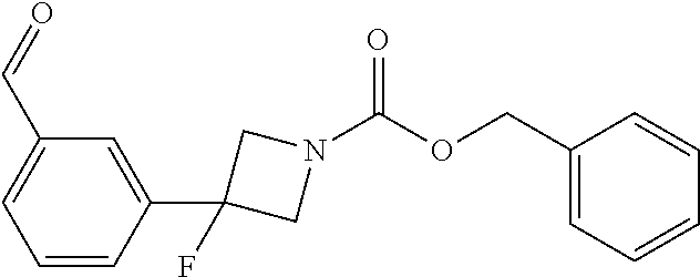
C1=CC(C2(F)CN(C(OCC3=CC=CC=C3)=O)C2)=CC(C=O)=C1
